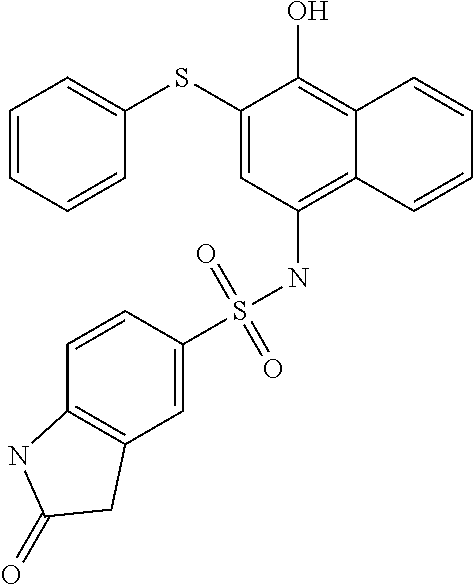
C1=CC=CC(SC2=CC(NS(C3=CC4=C(C=C3)NC(=O)C4)(=O)=O)=C3C(=C2O)C=CC=C3)=C1
